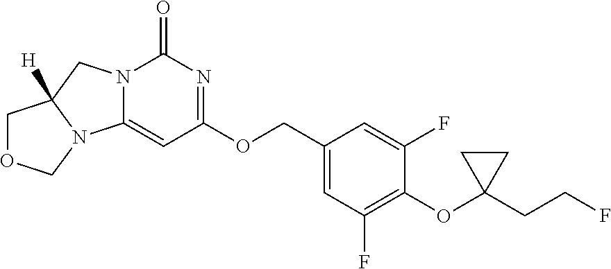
N12C(=CC(OCC3=CC(F)=C(OC4(CCF)CC4)C(F)=C3)=NC1=O)N1C([H])(C2)COC1
